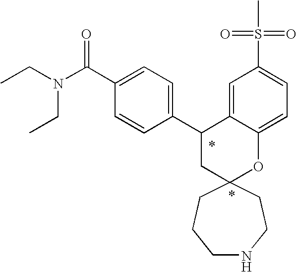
CCN(CC)C(C1=CC=C(C2CC3(OC4=CC=C(S(=O)(=O)C)C=C24)CCNCCC3)C=C1)=O
